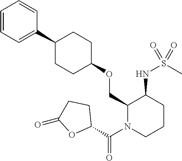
C1(COC2CCC(C3=CC=CC=C3)CC2)N(C(C2CCC(=O)O2)=O)CCCC1NS(C)(=O)=O
